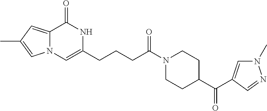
C12=CC(C)=CN1C=C(CCCC(N1CCC(C(=O)C3=CN(C)N=C3)CC1)=O)NC2=O
